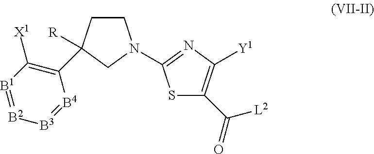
C1CC([R])(C2=C([X1])[B1]=[B2][B3]=[B4]2)CN1C1=NC([Y1])=C(C([L2])=O)S1
